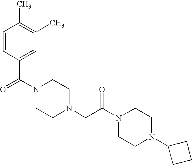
C1=CC(C(N2CCN(CC(N3CCN(C4CCC4)CC3)=O)CC2)=O)=CC(C)=C1C
